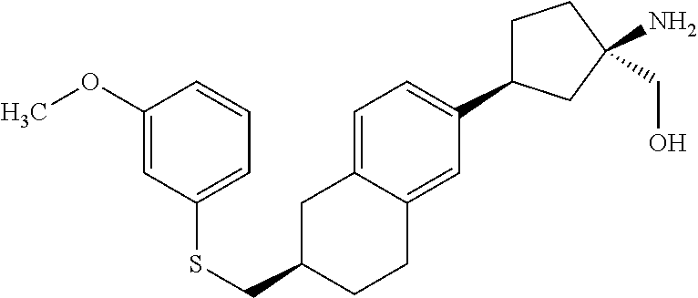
S(CC1CC2=CC=C(C3CCC(N)(CO)C3)C=C2CC1)C1=CC=CC(OC)=C1
